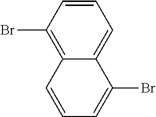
C1=CC(Br)=C2C(=C1)C(Br)=CC=C2
